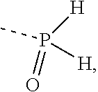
O=P(C)([H])[H]
